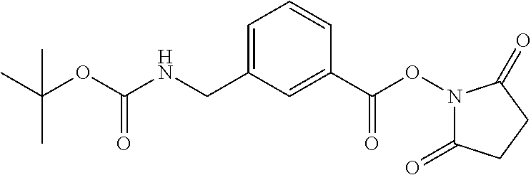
C1=C(CNC(OC(C)(C)C)=O)C=C(C(=O)ON2C(=O)CCC2=O)C=C1
